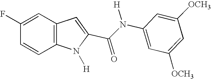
C1=C(F)C=CC2=C1C=C(C(N(C1=CC([OCH3])=CC([OCH3])=C1)[H])=O)N2[H]
